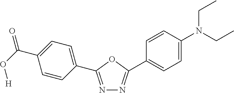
N1=C(C2=CC=C(C(=O)O[H])C=C2)OC(C2=CC=C(N(CC)CC)C=C2)=N1
